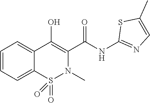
C1=CC=C2C(=C1)C(O)=C(C(NC1=NC=C(C)S1)=O)N(C)S2(=O)=O
